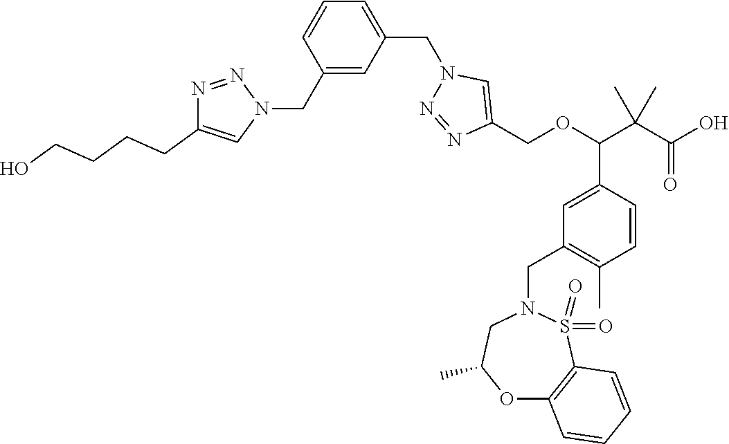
C1(CN2N=NC(CCCCO)=C2)=CC(CN2C=C(COC(C(C(O)=O)(C)C)C3=CC(CN4CC(C)OC5=C(S4(=O)=O)C=CC=C5)=C(C)C=C3)N=N2)=CC=C1
